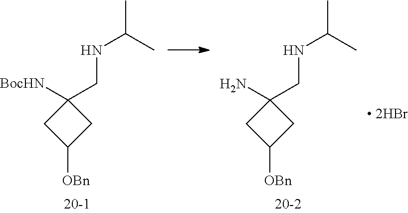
C1C([OBn])CC1([BocHN])CNC(C)C.C1C([OBn])CC1(N)CNC(C)C
